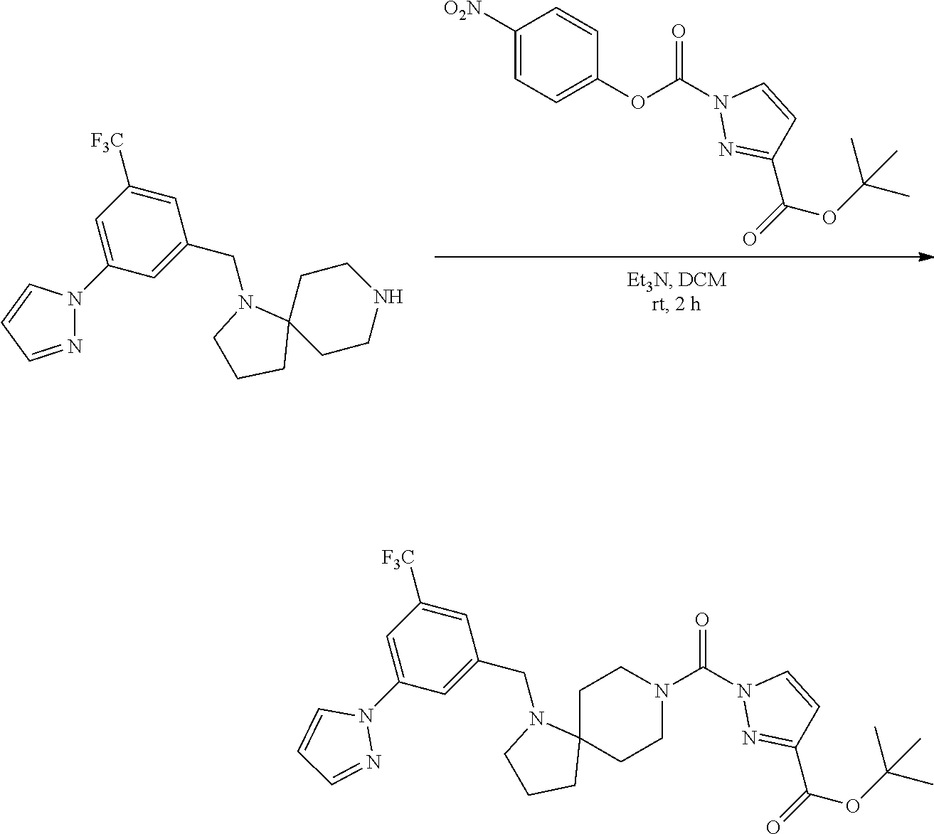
O(C(=O)N1N=C(C(OC(C)(C)C)=O)C=C1)C1=CC=C([O2N])C=C1.N1(CC2=CC(N3N=CC=C3)=CC([F3C])=C2)CCCC12CCNCC2.N1(CC2=CC(N3N=CC=C3)=CC([F3C])=C2)CCCC12CCN(C(=O)N1N=C(C(OC(C)(C)C)=O)C=C1)CC2
